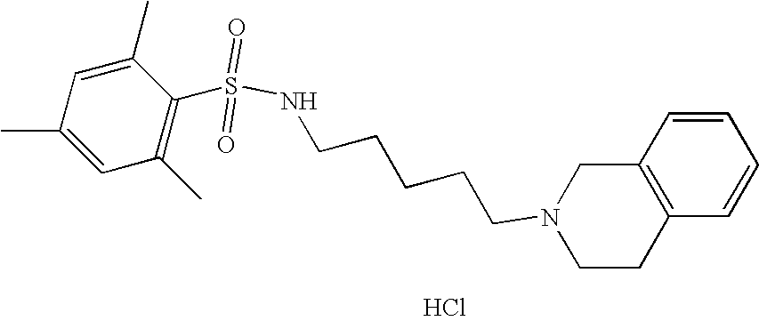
Cl.C(CCCCN1CCC2=C(C1)C=CC=C2)NS(=O)(=O)C1=C(C)C=C(C)C=C1C
